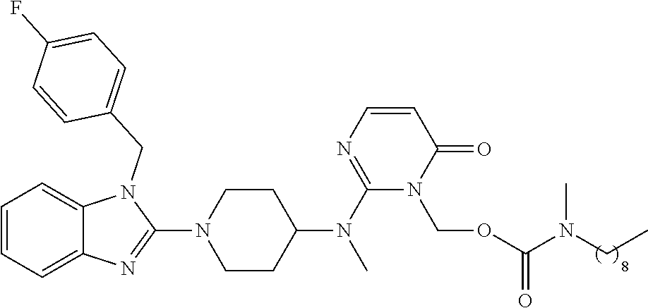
C1=CC=C2C(=C1)N(CC1=CC=C(F)C=C1)C(N1CCC(N(C3=NC=CC(=O)N3COC(N(C)CC)=O)C)CC1)=N2
